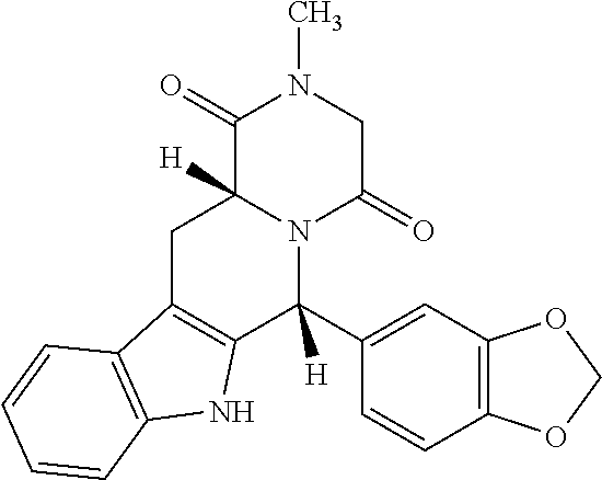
C1C2=C(C(C3=CC4=C(C=C3)OCO4)([H])N3C1([H])C(=O)N(C)CC3=O)NC1=C2C=CC=C1
